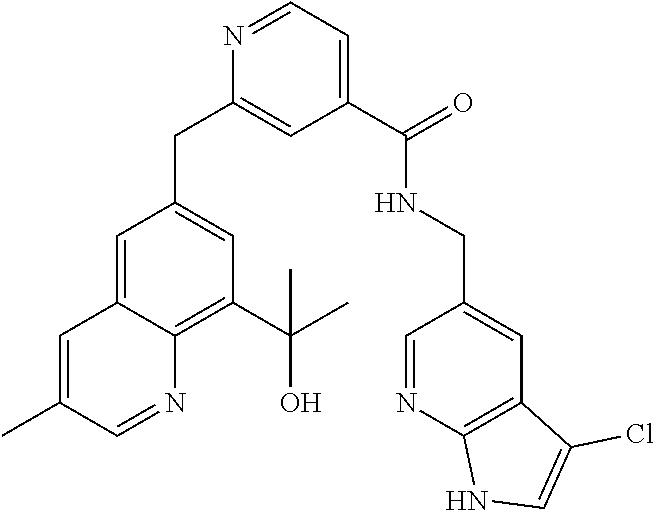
C1(CC2=CC(C(C)(O)C)=C3C(=C2)C=C(C)C=N3)=CC(C(=O)NCC2=CC3=C(N=C2)NC=C3Cl)=CC=N1
